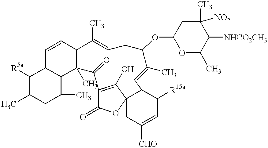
C1([R5a])C(C)CC(C)C2C1C=CC1C2(C)C(=O)C2=C(O)C3(OC2=O)CC([CHO])=CC([R15a])C3C=C(C)C(OC2OC(C)C([NHCO2CH3])C(C)([NO2])C2)CC=C1C
